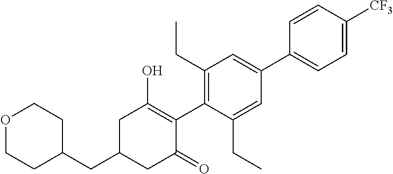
C1(CC2CC(=O)C(C3=C(CC)C=C(C4=CC=C([CF3])C=C4)C=C3CC)=C(O)C2)CCOCC1
